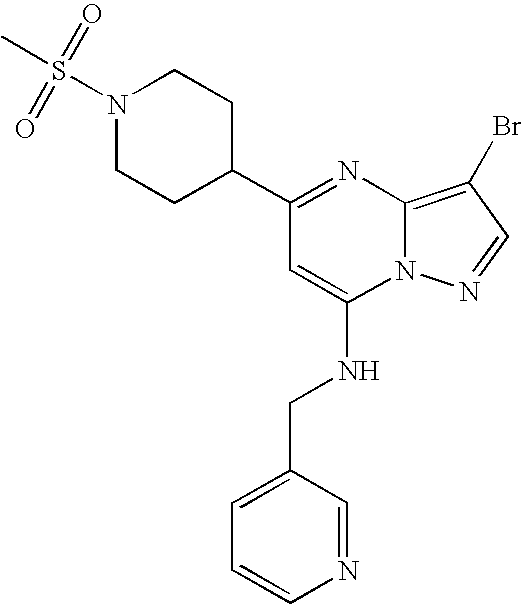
C1(C2CCN(S(C)(=O)=O)CC2)=NC2=C(Br)C=NN2C(NCC2=CC=CN=C2)=C1
